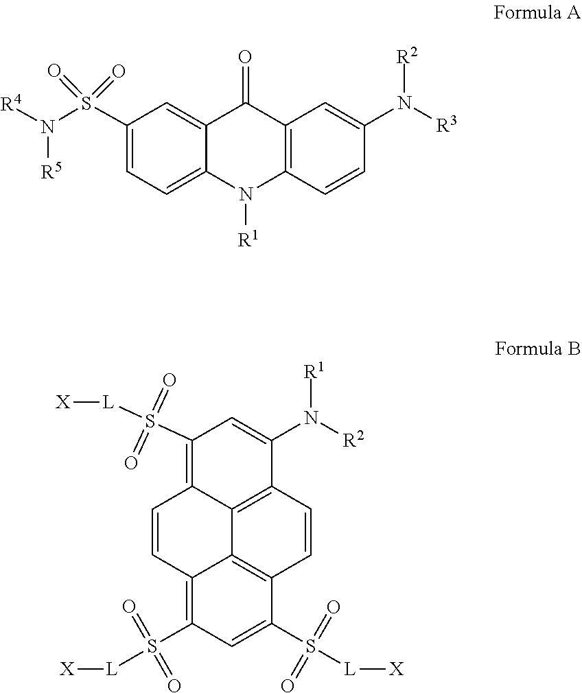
N1([R1])C2=C(C(=O)C3=CC(S(N([R5])[R4])(=O)=O)=CC=C13)C=C(N([R2])[R3])C=C2.N([R1])(C1=CC(S(=O)(=O)[L][X])=C2C=CC3=C(S(=O)(=O)[L][X])C=C(S(=O)(=O)[L][X])C4=C3C2=C1C=C4)[R2]
